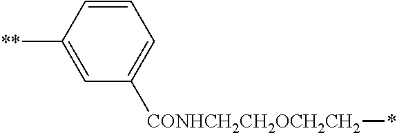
C1=C([**])C=CC=C1[CONHCH2CH2OCH2CH2]*
